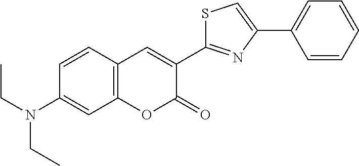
CCN(C1=CC2=C(C=C1)C=C(C1=NC(C3=CC=CC=C3)=CS1)C(=O)O2)CC
